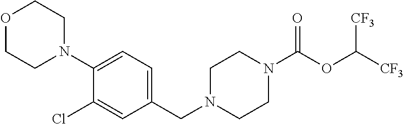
C1N(CC2=CC=C(N3CCOCC3)C(Cl)=C2)CCN(C(OC([CF3])[CF3])=O)C1
